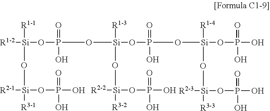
[R1-1][Si]([R1-2])(OP(O[Si](OP(=O)(O)O[Si]([R1-4])(O[Si]([R2-3])(OP(=O)(O)O)[R3-3])OP(=O)(O)O)([R1-3])O[Si]([R2-2])(OP(O)(=O)O)[R3-2])(=O)O)O[Si]([R2-1])(OP(O)(=O)O)[R3-1]
